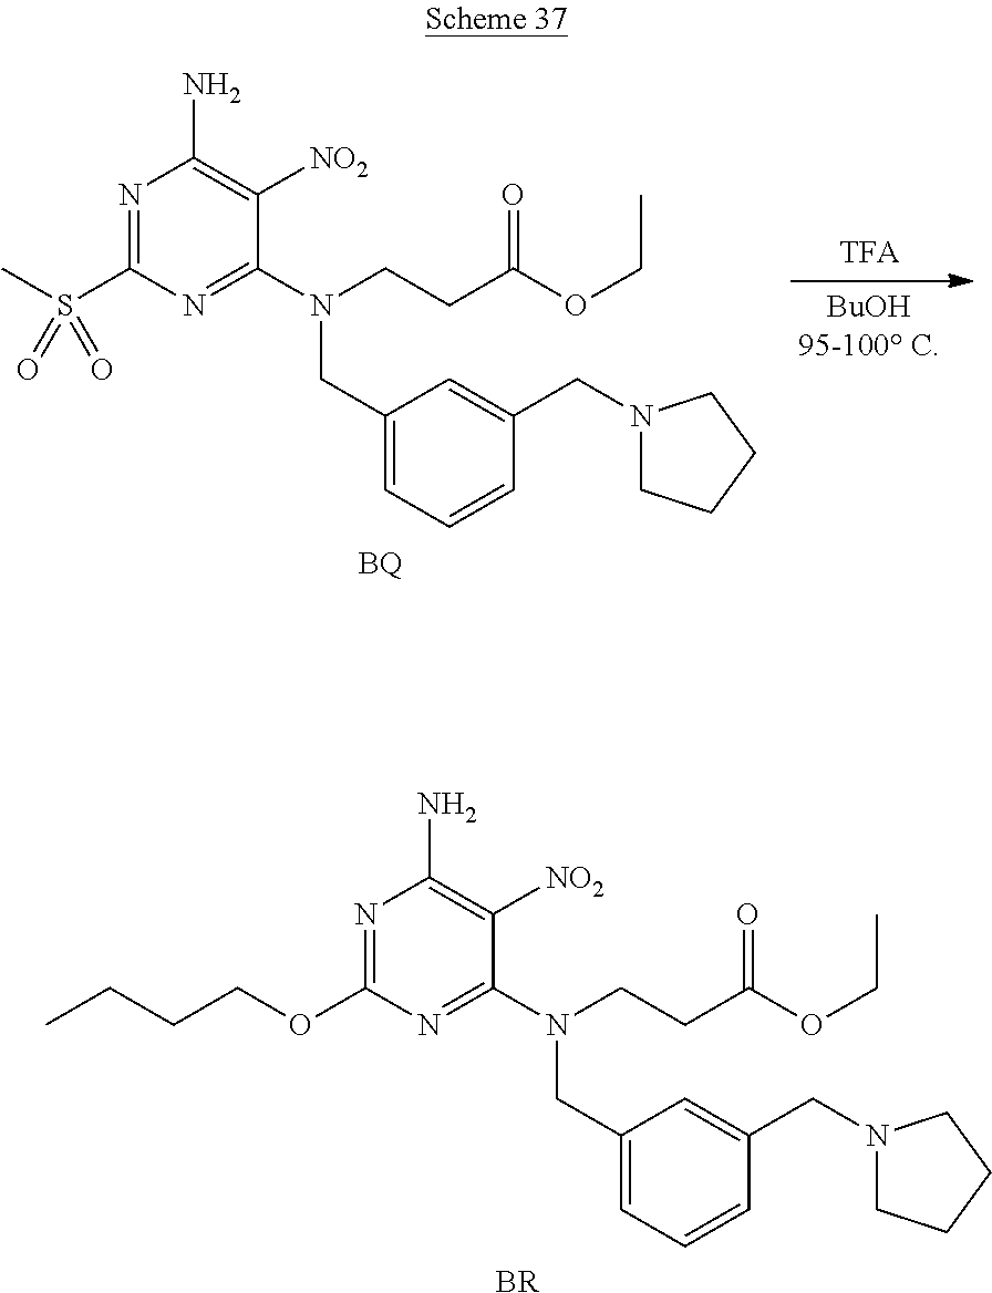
N1=C(OCCCC)N=C(N(CCC(OCC)=O)CC2=CC=CC(CN3CCCC3)=C2)C([NO2])=C1N.[BR].N1=C(S(C)(=O)=O)N=C(N(CCC(OCC)=O)CC2=CC=CC(CN3CCCC3)=C2)C([NO2])=C1N.[BQ]
